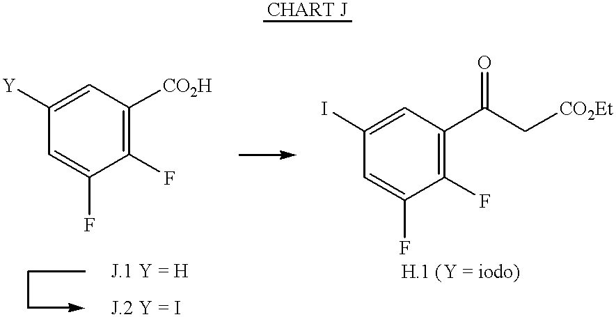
C1=C(F)C(F)=C([CO2H])C=C1[Y].C1=C(F)C(F)=C(C(C[CO2Et])=O)C=C1I
